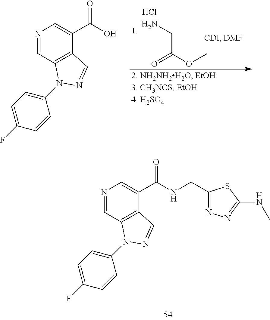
N1=CC2=C(C(C(NCC3=NN=C(NC)S3)=O)=C1)C=NN2C1=CC=C(F)C=C1.N1=CC2=C(C(C(O)=O)=C1)C=NN2C1=CC=C(F)C=C1.O=C(OC)CN.Cl
